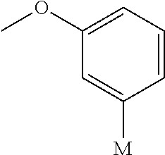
C1(OC)=CC=CC([M])=C1
